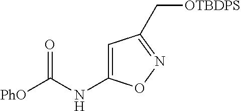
[PhO]C(NC1=CC(C[OTBDPS])=NO1)=O
